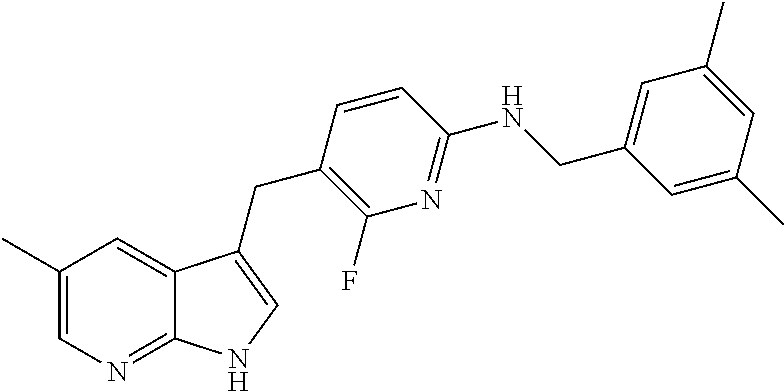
C1=C(CNC2=NC(F)=C(CC3=CNC4=NC=C(C)C=C43)C=C2)C=C(C)C=C1C
